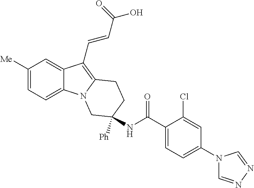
C1([Me])=CC=C2C(=C1)C(C=CC(O)=O)=C1N2CC(NC(C2=CC=C(N3C=NN=C3)C=C2Cl)=O)([Ph])CC1
